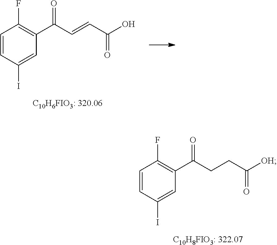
C1=CC(I)=CC(C(CCC([OH])=O)=O)=C1F.C1=CC(I)=CC(C(C=CC(O)=O)=O)=C1F
